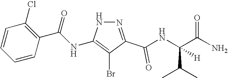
C1=CC=CC(C(=O)NC2=C(Br)C(C(=O)NC(C(N)=O)(C(C)C)[H])=NN2)=C1Cl
